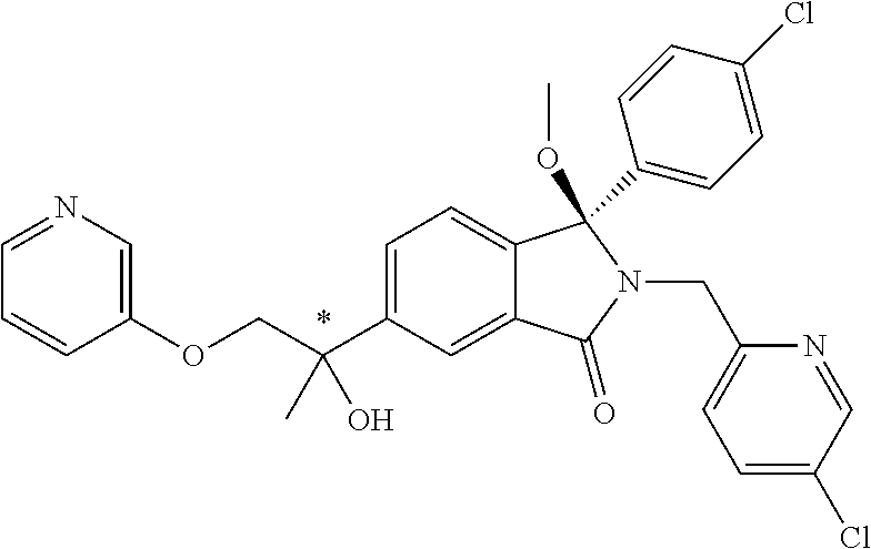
C1=C(C(COC2=CN=CC=C2)(O)C)C=C2C(=C1)C(C1=CC=C(Cl)C=C1)(OC)N(CC1=CC=C(Cl)C=N1)C2=O
